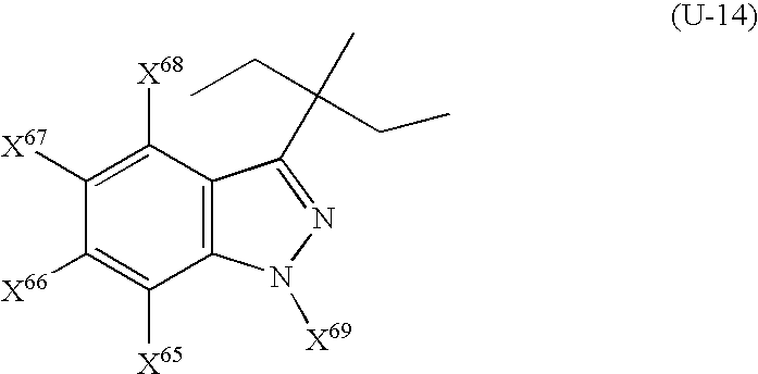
C12=C(C([X68])=C([X67])C([X66])=C1[X65])C(C(CC)(CC)C)=NN2[X69]
